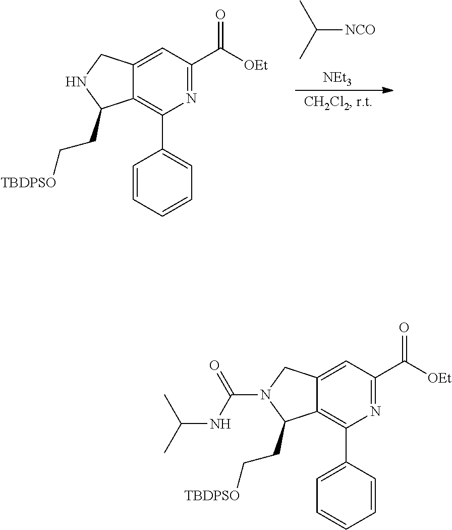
CC(C)[NCO].[NEt3].C12=CC(C([OEt])=O)=NC(C3=CC=CC=C3)=C1C(CC[TBDPSO])NC2.C12=CC(C([OEt])=O)=NC(C3=CC=CC=C3)=C1C(CC[TBDPSO])N(C(NC(C)C)=O)C2
